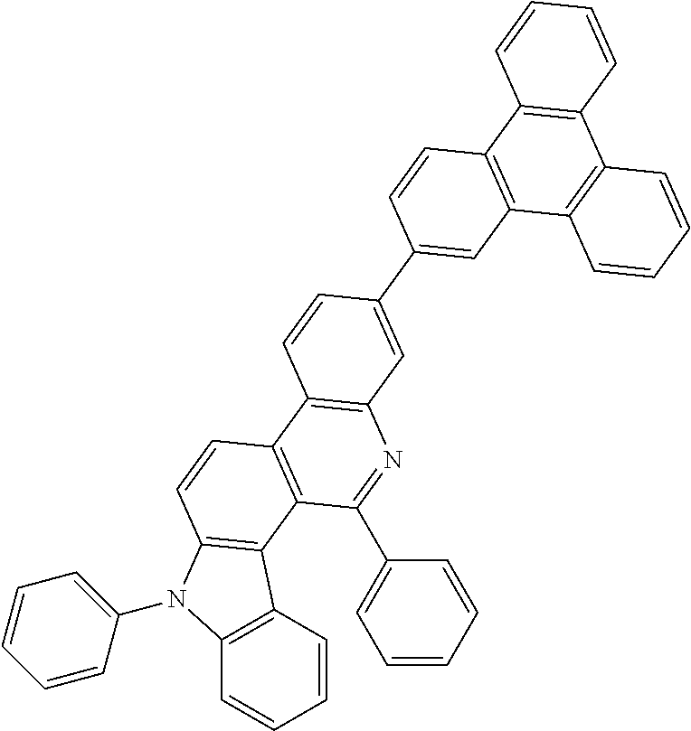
C12=C(C=CC=C1)C1=C(N2C2=CC=CC=C2)C=CC2=C1C(C1=CC=CC=C1)=NC1=C2C=CC(C2=CC3=C(C=C2)C2=C(C4=C3C=CC=C4)C=CC=C2)=C1
